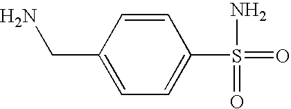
NCC1=CC=C(S(=O)(=O)N)C=C1
